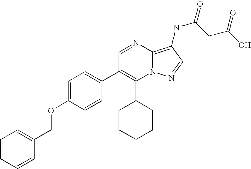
C1(C2CCCCC2)=C(C2=CC=C(OCC3=CC=CC=C3)C=C2)C=NC2=C(NC(CC(O)=O)=O)C=NN12
